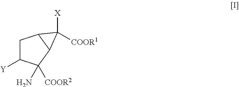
C1C([Y])C([COOR2])(N)C2C1C2([X])[COOR1]
